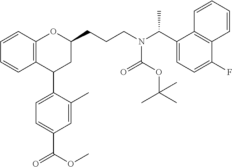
C12=C(C=CC=C1)OC(CCCN(C(C1=CC=C(F)C3=C1C=CC=C3)C)C(OC(C)(C)C)=O)CC2C1=CC=C(C(OC)=O)C=C1C
